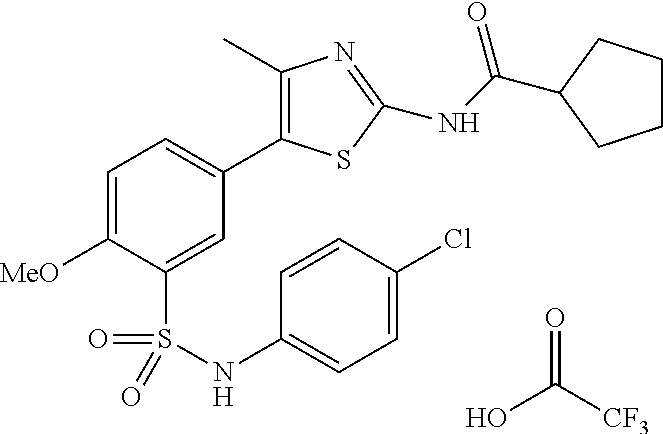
C1=C([MeO])C(S(=O)(=O)NC2=CC=C(Cl)C=C2)=CC(C2=C(C)N=C(NC(=O)C3CCCC3)S2)=C1.OC([CF3])=O
